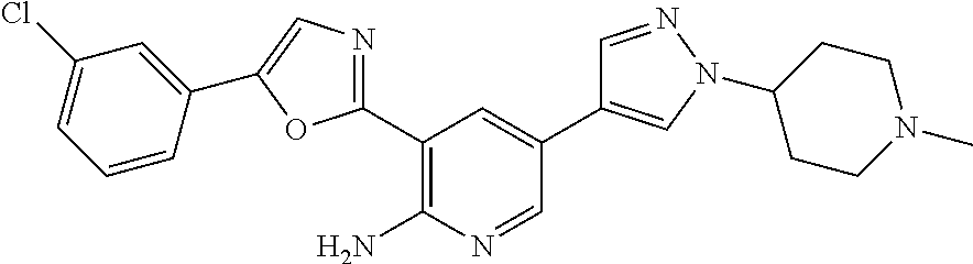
C1(C2=NC=C(C3=CC(Cl)=CC=C3)O2)=C(N)N=CC(C2=CN(C3CCN(C)CC3)N=C2)=C1
